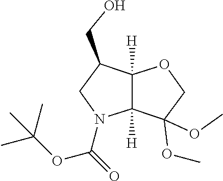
C1N(C(=O)OC(C)(C)C)C2([H])C([H])(C1CO)OCC2(OC)OC
